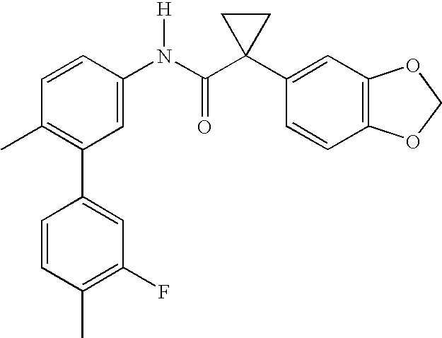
C1=CC(N(C(C2(C3=CC4=C(C=C3)OCO4)CC2)=O)[H])=CC(C2=CC(F)=C(C)C=C2)=C1C
